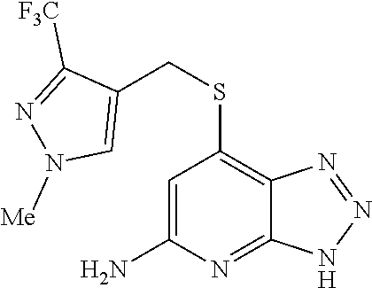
C1=C(N)N=C2C(=C1SCC1=CN([Me])N=C1[F3C])N=NN2
